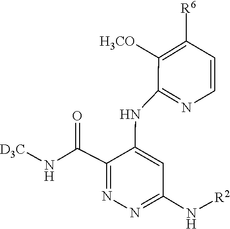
N([R2])C1=NN=C(C(N[D3C])=O)C(NC2=NC=CC([R6])=C2[H3CO])=C1
